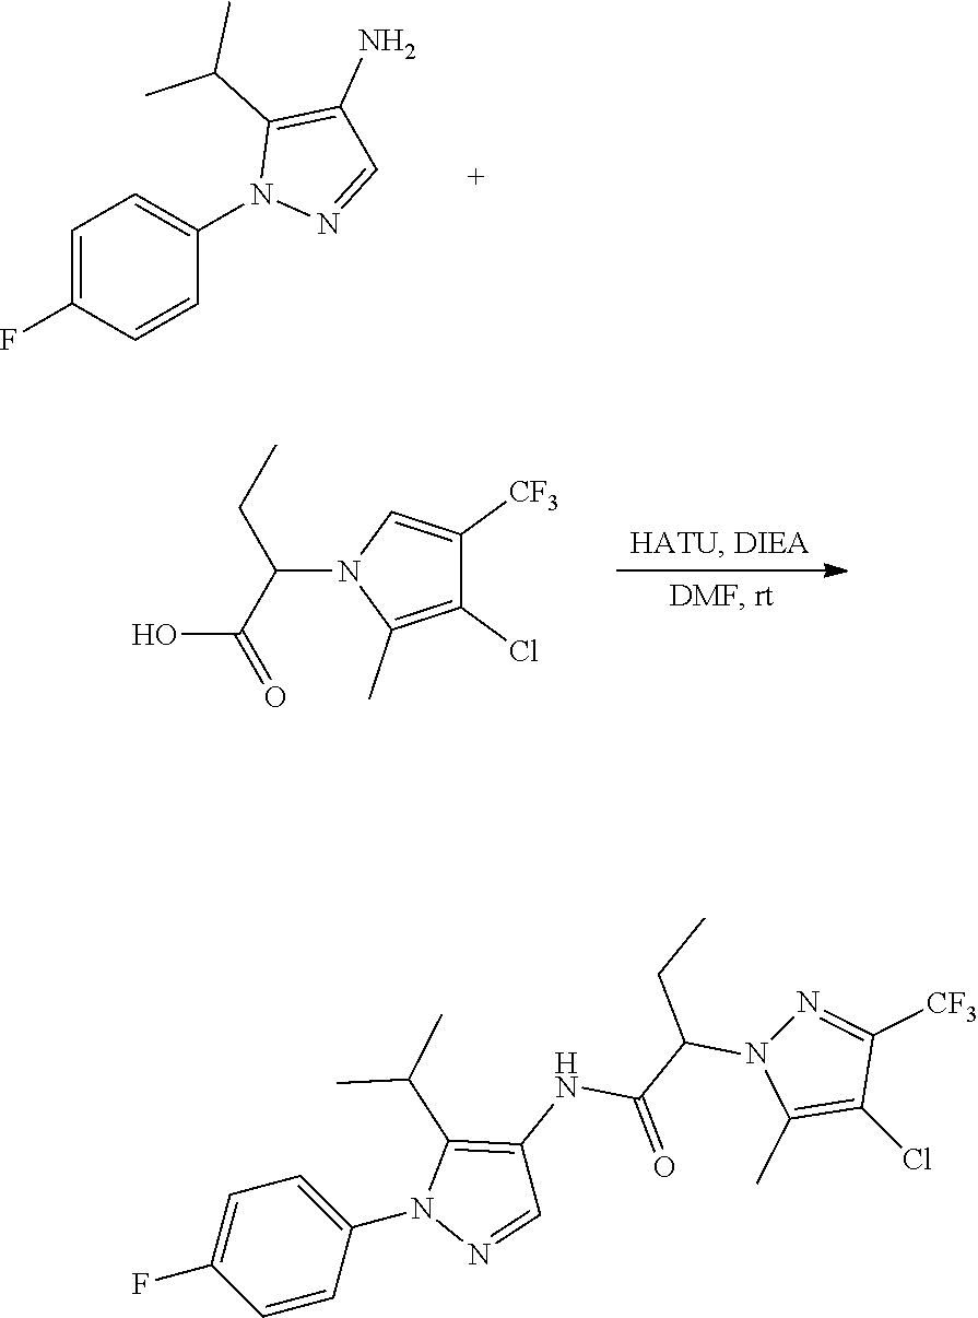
C1=C(F)C=CC(N2N=CC(N)=C2C(C)C)=C1.C1(Cl)=C(C)N(C(C(O)=O)CC)C=C1[CF3].C1=CC(N2N=CC(NC(C(N3C(C)=C(Cl)C([CF3])=N3)CC)=O)=C2C(C)C)=CC=C1F
